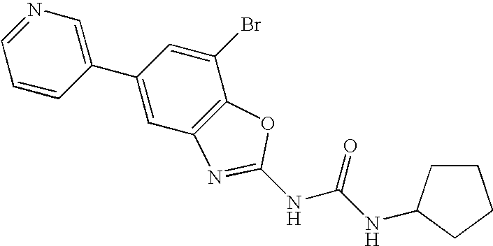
N1=CC=CC(C2=CC3=C(C(Br)=C2)OC(NC(NC2CCCC2)=O)=N3)=C1
